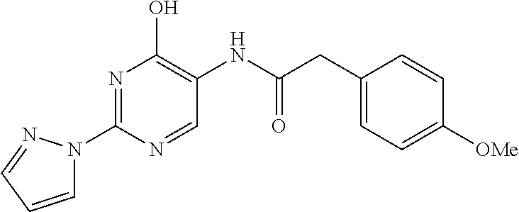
N1=C(N2C=CC=N2)N=CC(NC(CC2=CC=C([OMe])C=C2)=O)=C1O
